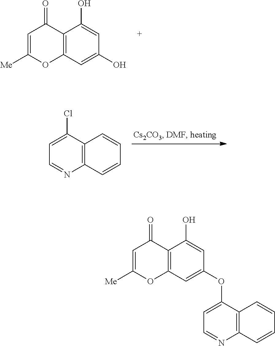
C12=C(C=C(OC3=CC=NC4=C3C=CC=C4)C=C1O)OC([Me])=CC2=O.C12=C(C=C(O)C=C1O)OC([Me])=CC2=O.C12=C(C(Cl)=CC=N1)C=CC=C2
